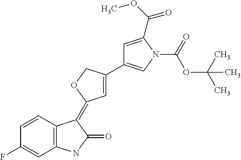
C1=CC2=C(C=C1F)NC(=O)C2=C1C=C(C2=CN(C(=O)OC(C)(C)C)C(C(OC)=O)=C2)CO1
